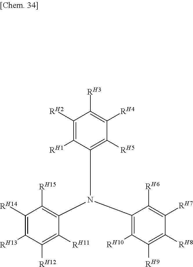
C1([RH14])=C([RH13])C([RH12])=C([RH11])C(N(C2=C([RH5])C([RH4])=C([RH3])C([RH2])=C2[RH1])C2=C([RH10])C([RH9])=C([RH8])C([RH7])=C2[RH6])=C1[RH15]
